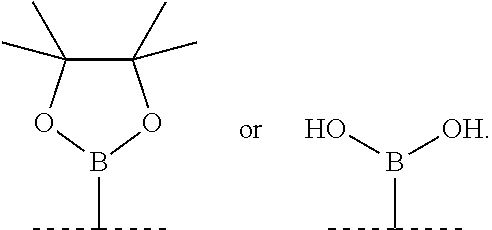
C1(C)(C)C(C)(C)OB(C(C)C)O1.C(B([OH])O)(C)C
